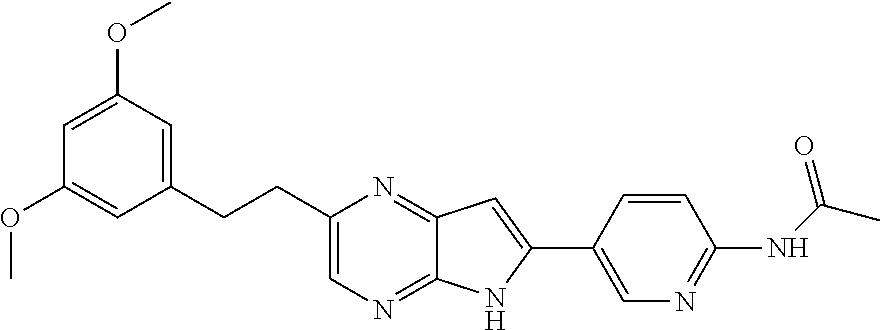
C1=C(OC)C=C(CCC2=CN=C3C(=N2)C=C(C2=CN=C(NC(C)=O)C=C2)N3)C=C1OC
